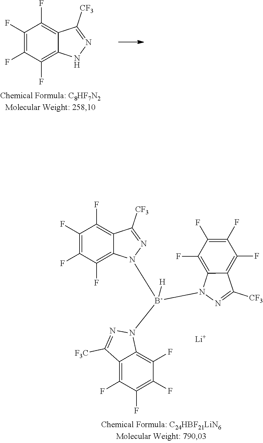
C1(F)=C(F)C(F)=C2C(=C1F)C([CF3])=NN2.C1(F)=C(F)C(F)=C2C(=C1F)C([CF3])=NN2[B-](N1C2=C(F)C(F)=C(F)C(F)=C2C([CF3])=N1)(N1C2=C(F)C(F)=C(F)C(F)=C2C([F3C])=N1)[H].[Li]
